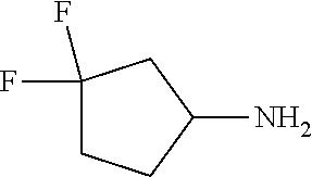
C1(F)(F)CCC(N)C1
